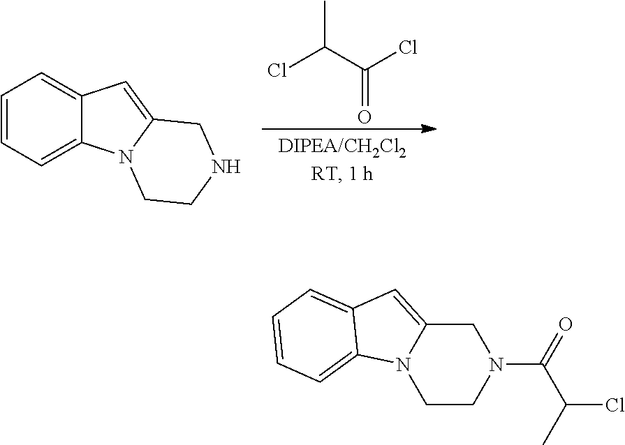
CC(C(Cl)=O)Cl.C1=CC=C2C(=C1)C=C1N2CCNC1.C12=CC3=CC=CC=C3N1CCN(C(=O)C(C)Cl)C2
